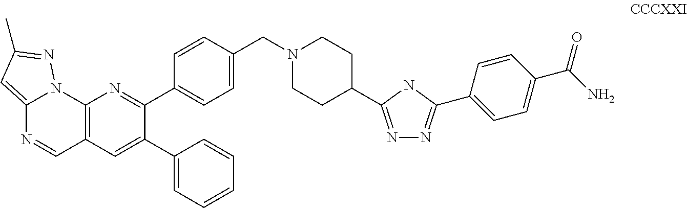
N1=C(C2CCN(CC3=CC=C(C4=NC5=C(C=C4C4=CC=CC=C4)C=NC4=CC(C)=NN54)C=C3)CC2)NC(C2=CC=C(C(=O)N)C=C2)=N1
